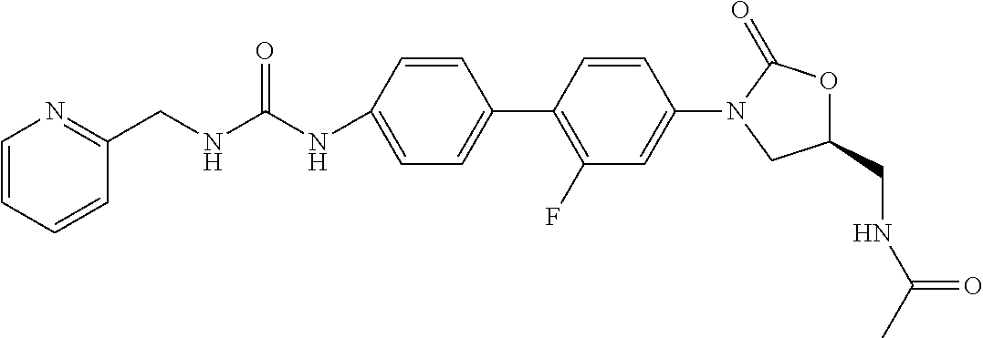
C1=C(NC(=O)NCC2=NC=CC=C2)C=CC(C2=C(F)C=C(N3CC(CNC(C)=O)OC3=O)C=C2)=C1
